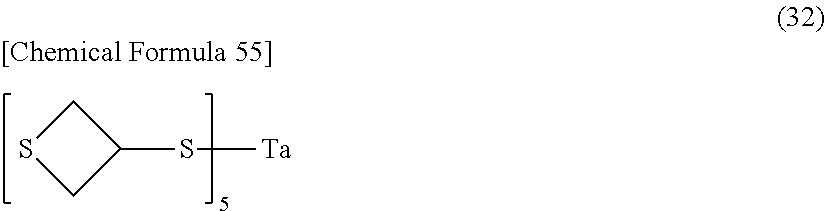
S1CC(S[Ta])C1
